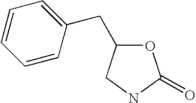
O1C(CC2=CC=CC=C2)CNC1=O
